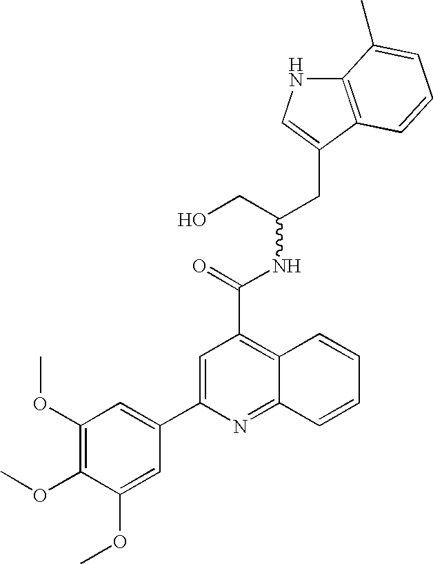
C12=C(C(CC(CO)NC(C3=C4C(=NC(C5=CC(OC)=C(OC)C(OC)=C5)=C3)C=CC=C4)=O)=CN1)C=CC=C2C
